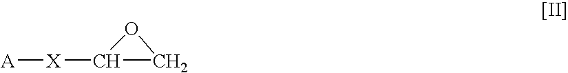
[A][X]C1CO1
